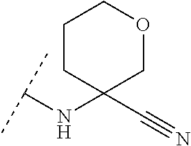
C(NC1(C#N)COCCC1)(C)C
